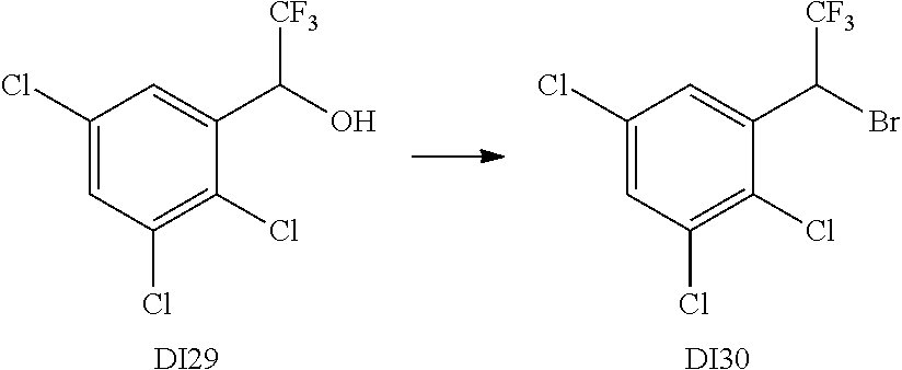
C1(Cl)=CC(Cl)=C(Cl)C(C(O)[CF3])=C1.[DI29].C1(Cl)=CC(Cl)=C(Cl)C(C(Br)[CF3])=C1.[DI30]
